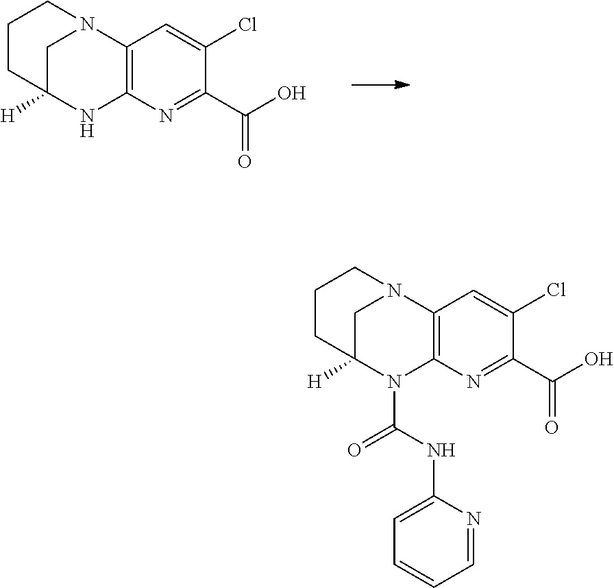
C12=C(N=C(C(O)=O)C(Cl)=C1)NC1([H])CN2CCC1.C12=C(N=C(C(O)=O)C(Cl)=C1)N(C(NC1=CC=CC=N1)=O)C1([H])CN2CCC1
